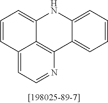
C1=CC2=CC=NC3=C2C(=C1)NC1=CC=CC=C31
